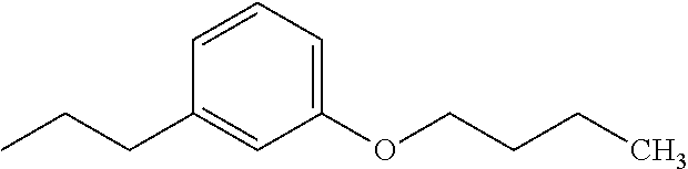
C1(OCCCC)=CC=CC(CCC)=C1
